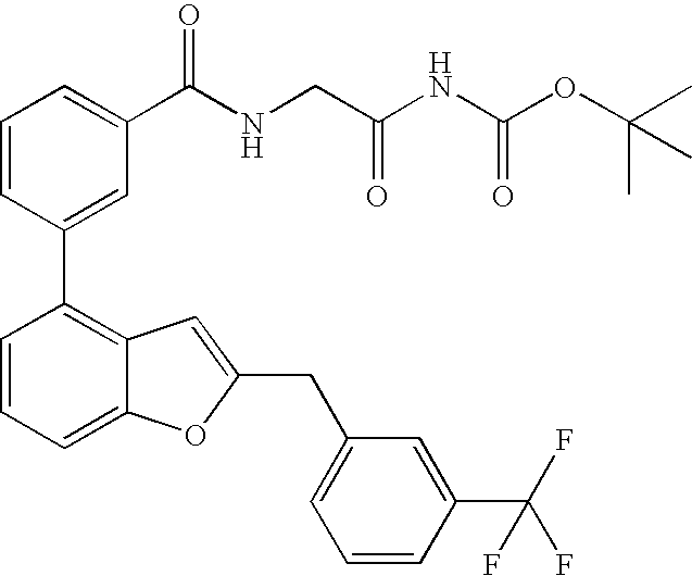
C1=CC(C2=C3C(=CC=C2)OC(CC2=CC=CC(C(F)(F)F)=C2)=C3)=CC(C(NCC(NC(OC(C)(C)C)=O)=O)=O)=C1
